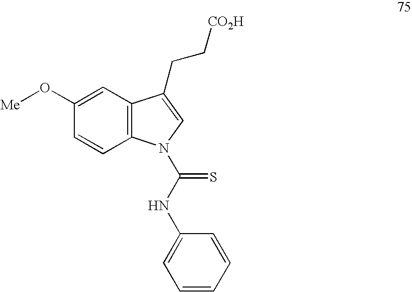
C1=C(O[Me])C=CC2=C1C(CC[CO2H])=CN2C(NC1=CC=CC=C1)=S
